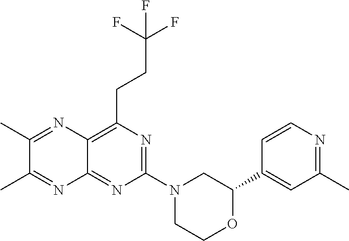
C1(C2=CC(C)=NC=C2)OCCN(C2=NC(CCC(F)(F)F)=C3C(=N2)N=C(C)C(C)=N3)C1
